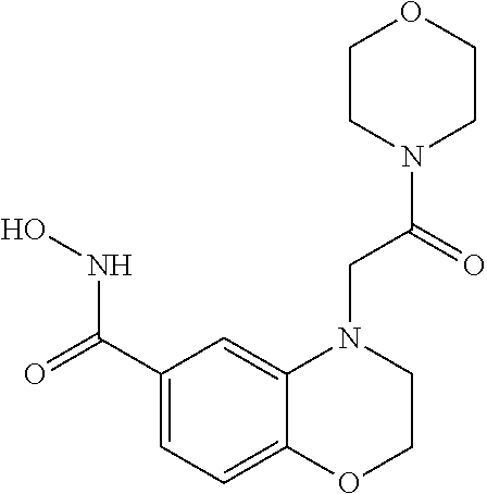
C1(C(=O)NO)=CC=C2C(=C1)N(CC(=O)N1CCOCC1)CCO2
